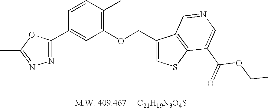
C1(C2=CC(OCC3=CSC4=C3C=NC=C4C(=O)OCC)=C(C)C=C2)=NN=C(C)O1
